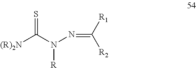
C(=NN(C([(R)2N])=S)[R])([R2])[R1]
